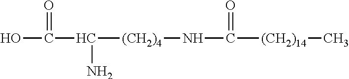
OC(C(N)[(CH2)4]NC([(CH2)14]C)=O)=O
